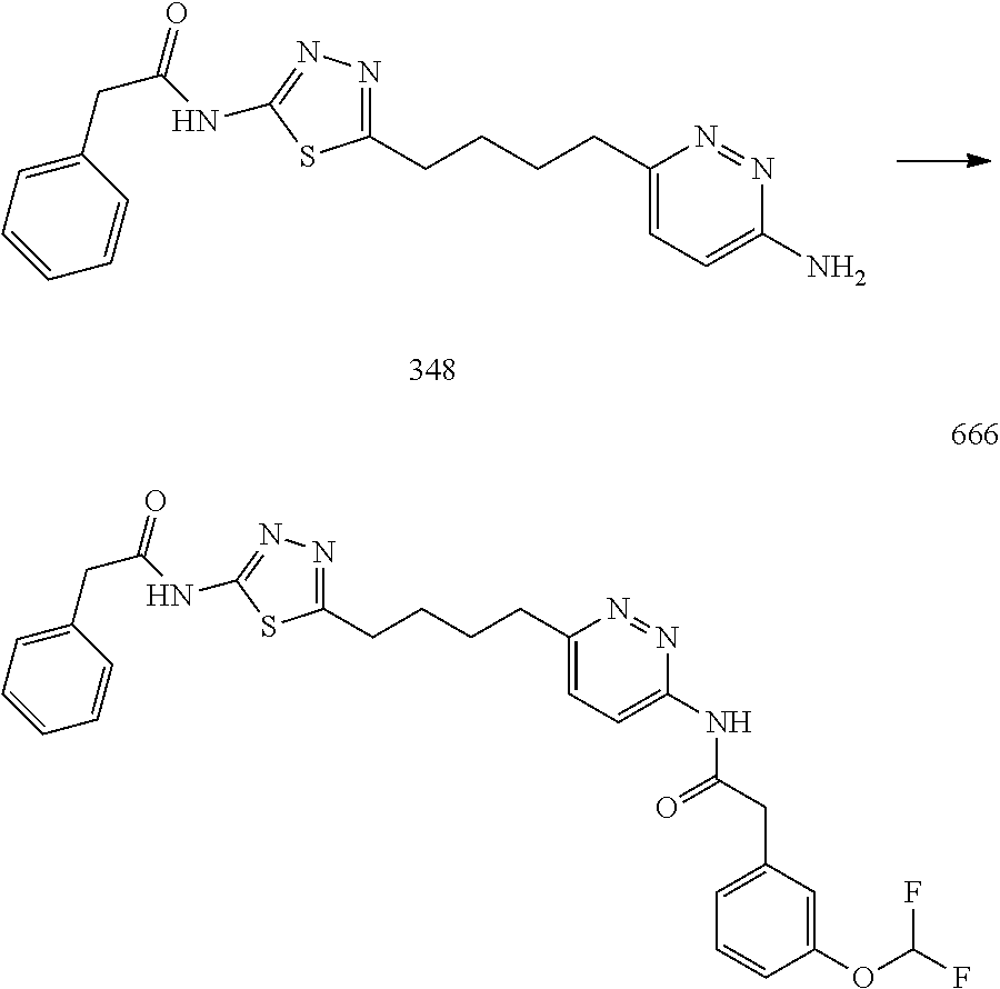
N1=C(CCCCC2=CC=C(N)N=N2)SC(NC(=O)CC2=CC=CC=C2)=N1.N1=C(CCCCC2=CC=C(NC(CC3=CC=CC(OC(F)F)=C3)=O)N=N2)SC(NC(=O)CC2=CC=CC=C2)=N1
